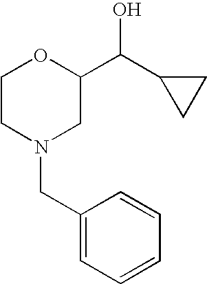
C1(CN2CC(C(C3CC3)O)OCC2)=CC=CC=C1
